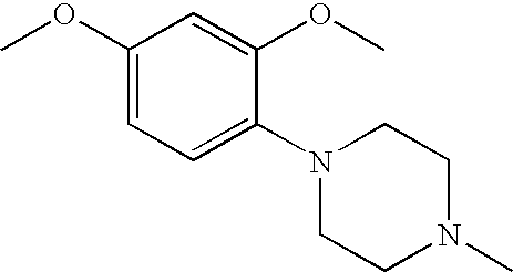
C1(OC)=CC=C(N2CCN(C)CC2)C(OC)=C1
